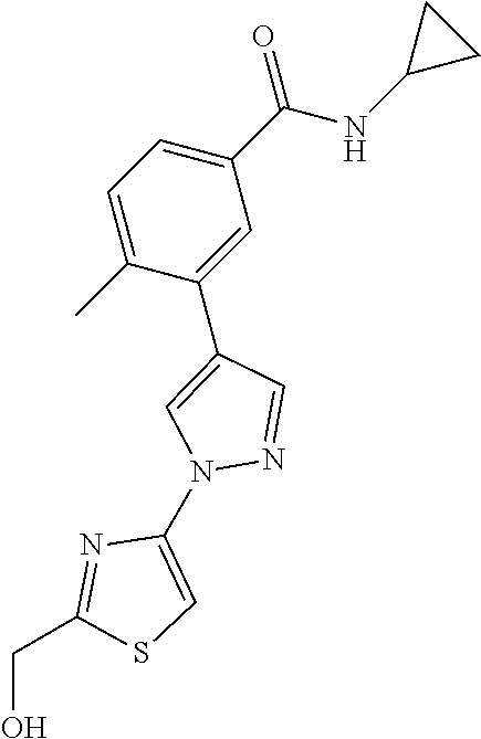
C1=C(C)C(C2=CN(C3=CSC(CO)=N3)N=C2)=CC(C(NC2CC2)=O)=C1
